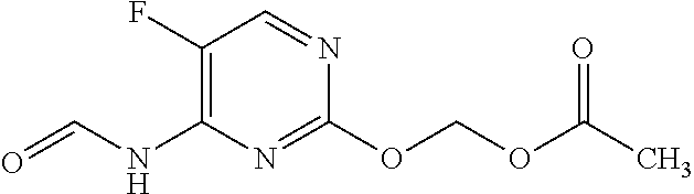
C1(F)=C(NC=O)N=C(OCOC(C)=O)N=C1
